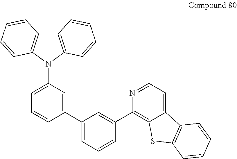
C12=C(N(C3=CC=CC(C4=CC=CC(C5=C6C(=CC=N5)C5=C(S6)C=CC=C5)=C4)=C3)C3=C1C=CC=C3)C=CC=C2
